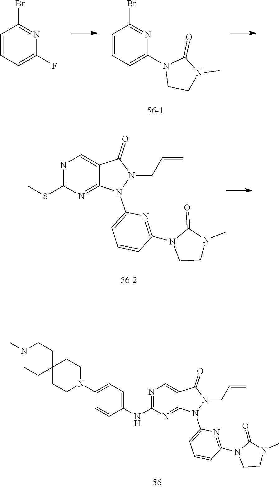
C1=CC=C(F)N=C1Br.C1=CC=C(N2CCN(C)C2=O)N=C1Br.N1=C(SC)N=C2C(=C1)C(=O)N(CC=C)N2C1=CC=CC(N2CCN(C)C2=O)=N1.N1=C(NC2=CC=C(N3CCC4(CC3)CCN(C)CC4)C=C2)N=C2C(=C1)C(=O)N(CC=C)N2C1=CC=CC(N2CCN(C)C2=O)=N1
